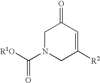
C1N(C([R1O])=O)CC([R2])=CC1=O
